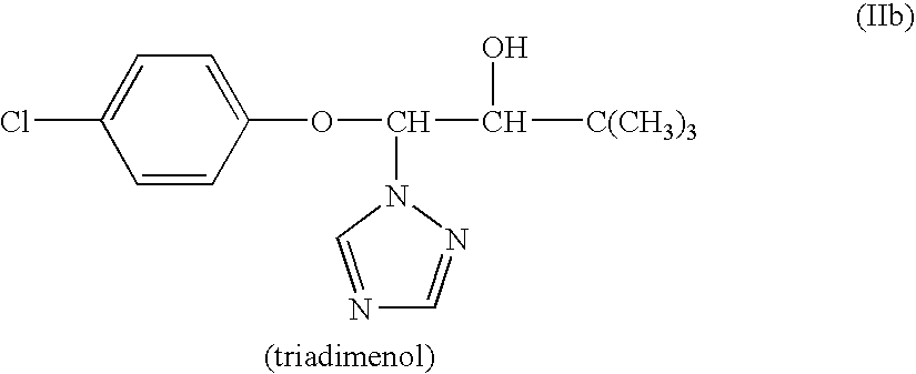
ClC1=CC=C(OC(C([C(CH3)3])O)N2C=NC=N2)C=C1
